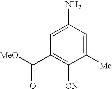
C1([Me])=CC(N)=CC(C([MeO])=O)=C1[CN]
